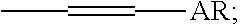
CC=C[AR]
